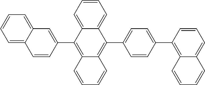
C1=CC=C2C(=C1)C=C(C1=C3C(=C(C4=CC=C(C5=C6C(=CC=C5)C=CC=C6)C=C4)C4=CC=CC=C14)C=CC=C3)C=C2
